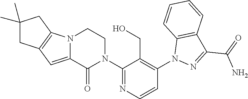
C12=CC3=C(N1CCN(C1=NC=CC(N4N=C(C(=O)N)C5=C4C=CC=C5)=C1CO)C2=O)CC(C)(C)C3
